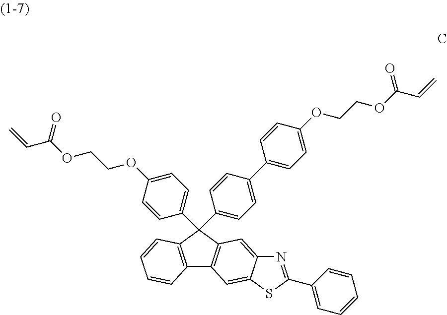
C12=C(C=CC=C1)C(C1=CC=C(OCCOC(C=C)=O)C=C1)(C1=CC=C(C3=CC=C(OCCOC(C=C)=O)C=C3)C=C1)C1=C2C=C2C(=C1)N=C(C1=CC=CC=C1)S2
